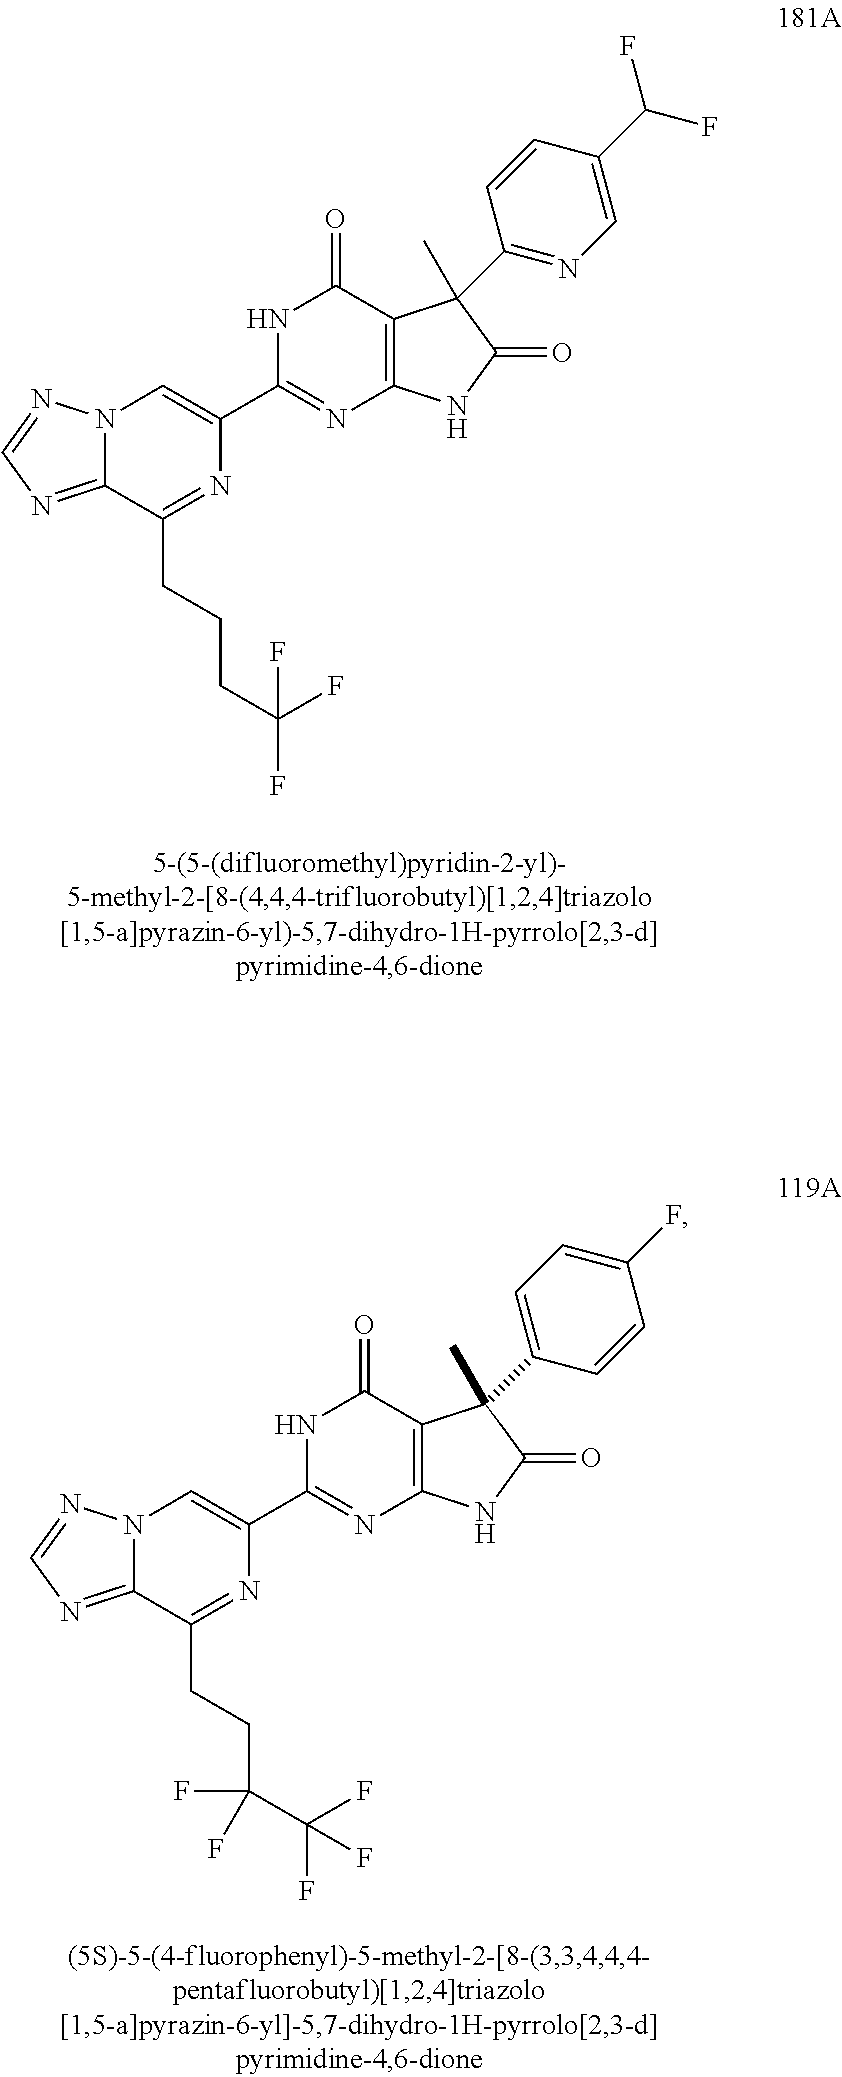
C12=NC=NN1C=C(C1=NC3=C(C(=O)N1)C(C1=NC=C(C(F)F)C=C1)(C)C(=O)N3)N=C2CCCC(F)(F)F.C12=NC=NN1C=C(C1=NC3=C(C(=O)N1)C(C1=CC=C(F)C=C1)(C)C(=O)N3)N=C2CCC(C(F)(F)F)(F)F
